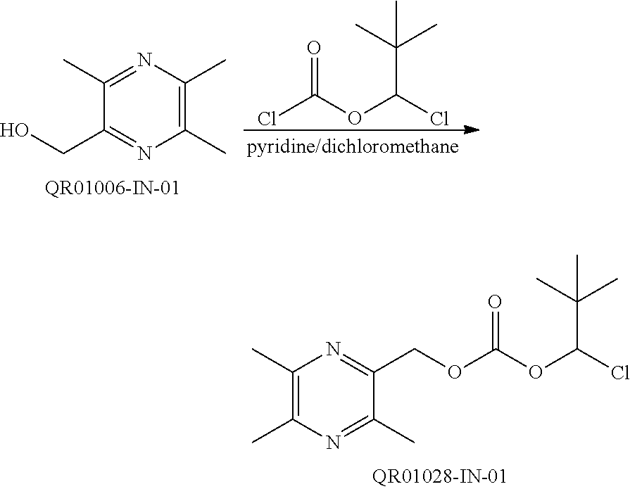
C1(C)=C(C)N=C(C)C(COC(OC(Cl)C(C)(C)C)=O)=N1.ClC(OC(Cl)C(C)(C)C)=O.C1(C)=NC(C)=C(C)N=C1CO
